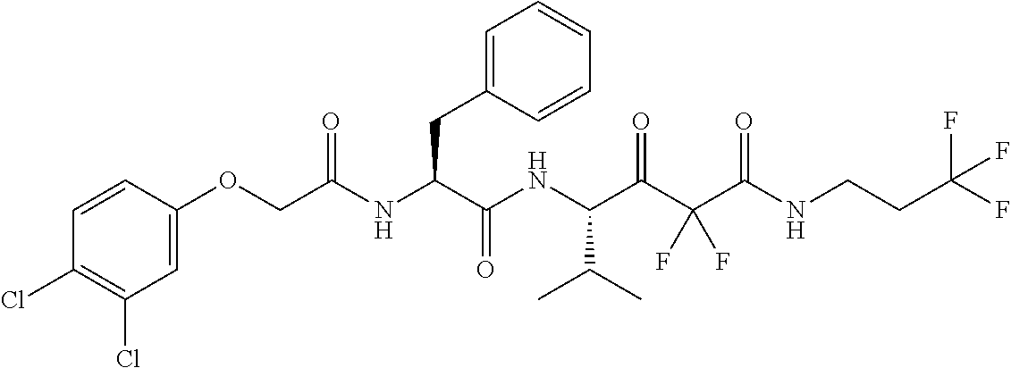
C1=CC(Cl)=C(Cl)C=C1OCC(NC(C(NC(C(C(C(NCCC(F)(F)F)=O)(F)F)=O)C(C)C)=O)CC1=CC=CC=C1)=O
